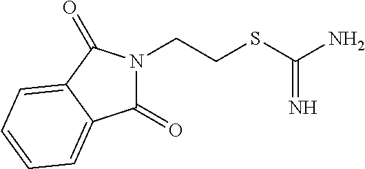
C1(=O)N(CCSC(N)=N)C(=O)C2=CC=CC=C12
